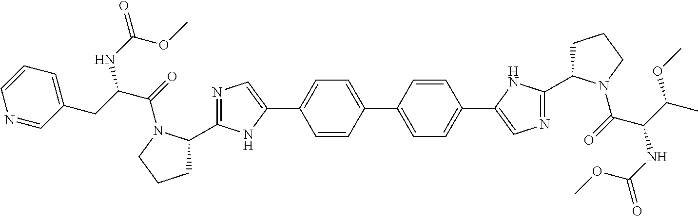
C1=CC(C2=CC=C(C3=CN=C(C4CCCN4C(=O)C(C(OC)C)NC(=O)OC)N3)C=C2)=CC=C1C1=CN=C(C2CCCN2C(=O)C(CC2=CC=CN=C2)NC(OC)=O)N1
